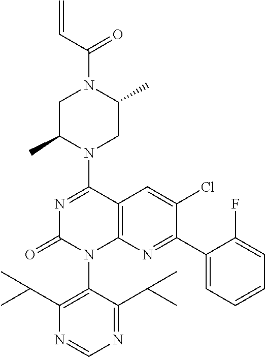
C12=C(N=C(C3=CC=CC=C3F)C(Cl)=C1)N(C1=C(C(C)C)N=CN=C1C(C)C)C(=O)N=C2N1CC(C)N(C(=O)C=C)CC1C
